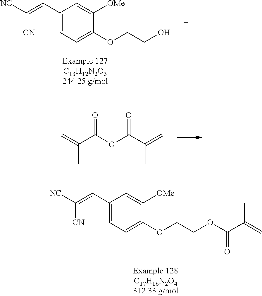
C=C(C(OC(C(=C)C)=O)=O)C.C1(C=C([NC])[CN])=CC=C(OCCO)C([OMe])=C1.C1(C=C([NC])[CN])=CC=C(OCCOC(C(=C)C)=O)C([OMe])=C1
